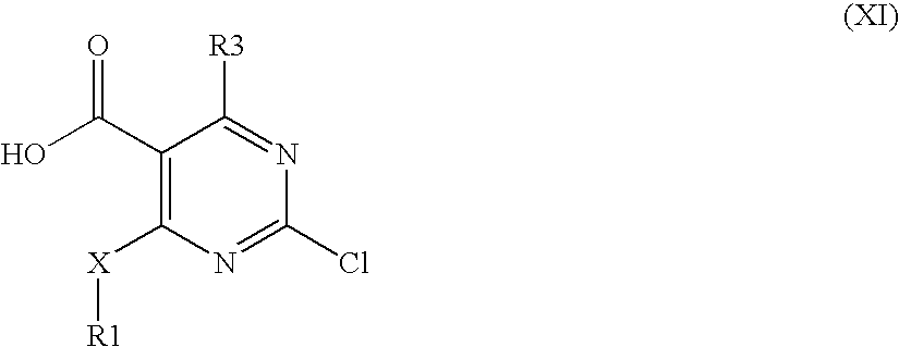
C1(C(O)=O)=C([X][R1])N=C(Cl)N=C1[R3]
